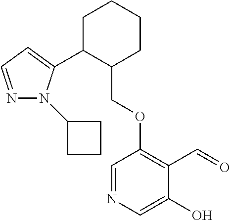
C1C(C2=CC=NN2C2CCC2)C(COC2=C(C=O)C(O)=CN=C2)CCC1
